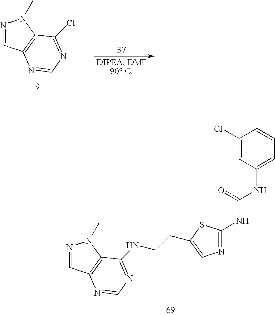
N1=CC2=C(N1C)C(NCCC1=CN=C(NC(NC3=CC=CC(Cl)=C3)=O)S1)=NC=N2.N1=CC2=C(N1C)C(Cl)=NC=N2
